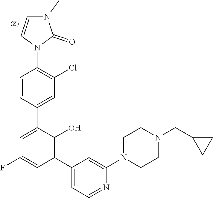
C1=CN(C2=C(Cl)C=C(C3=CC(F)=CC(C4=CC=NC(N5CCN(CC6CC6)CC5)=C4)=C3O)C=C2)C(=O)N1C
